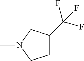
C1C(C(F)(F)F)CN(C)C1
